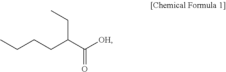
C(CCC(C([OH])=O)CC)C
